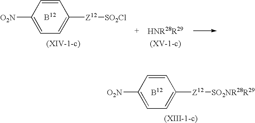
C1=CC([O2N])=CC=C1[Z12][SO2NR28R29].C1=CC([O2N])=CC=C1[Z12][SO2Cl]
